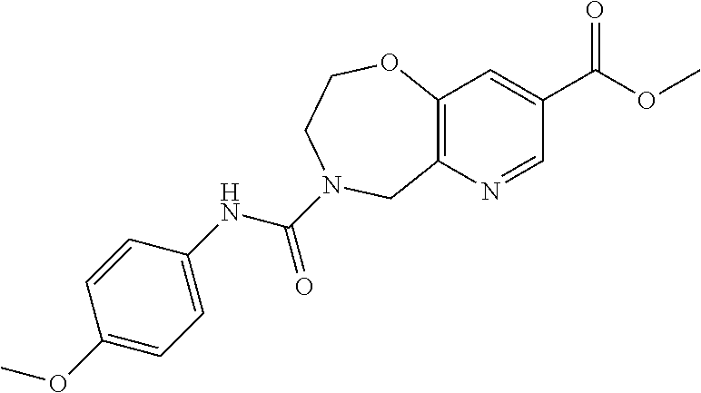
C12=C(N=CC(C(OC)=O)=C1)CN(C(=O)NC1=CC=C(OC)C=C1)CCO2
